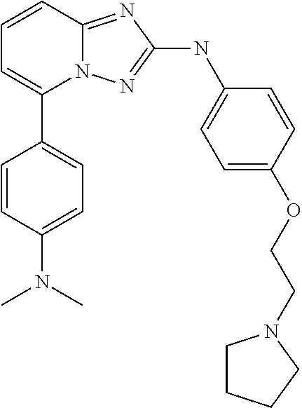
C1=CC2=NC(NC3=CC=C(OCCN4CCCC4)C=C3)=NN2C(C2=CC=C(N(C)C)C=C2)=C1
